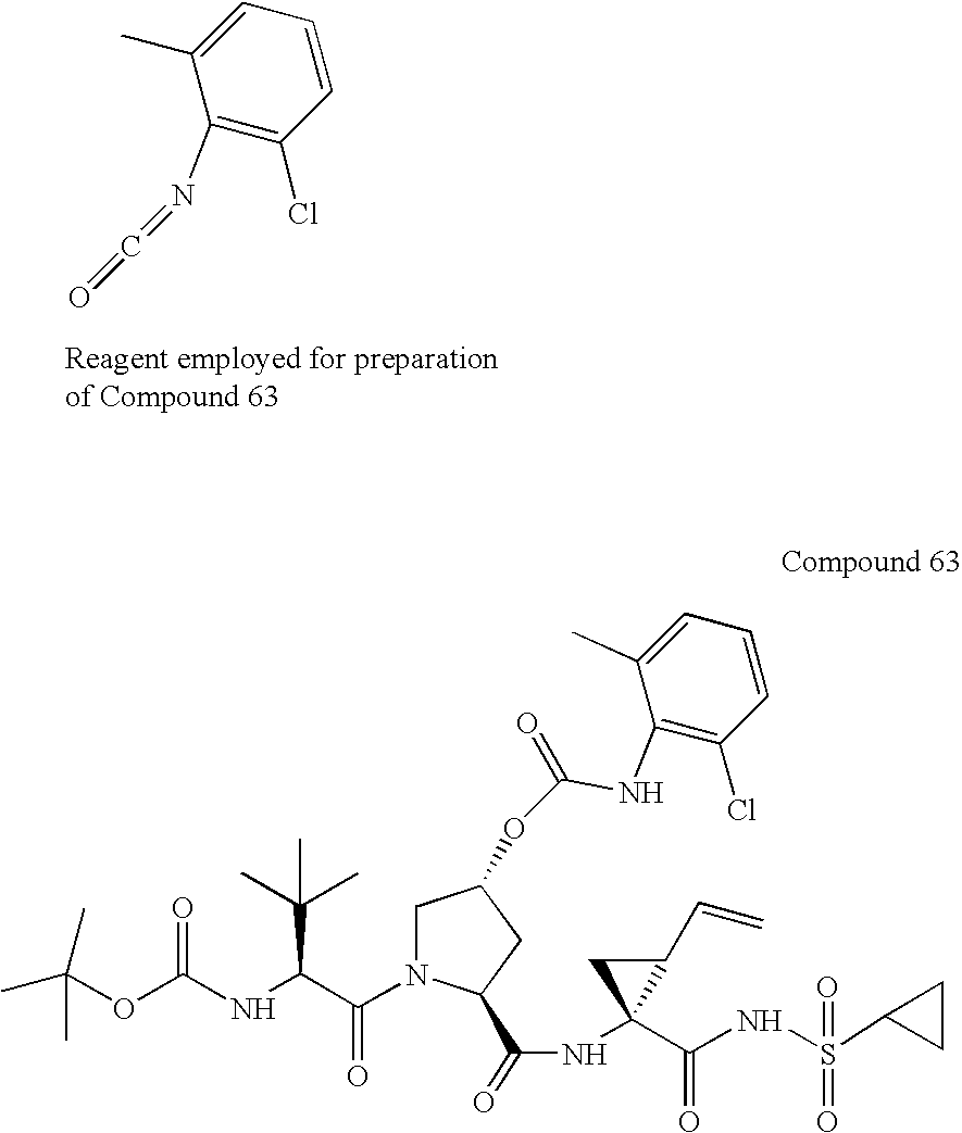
C1=CC=C(C)C(N=C=O)=C1Cl.CC(OC(NC(C(N1CC(OC(=O)NC2=C(Cl)C=CC=C2C)CC1C(=O)NC1(C(=O)NS(=O)(C2CC2)=O)C(C=C)C1)=O)C(C)(C)C)=O)(C)C
